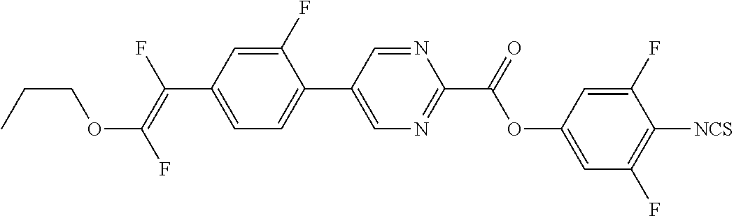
C(C1=CC=C(C2=CN=C(C(OC3=CC(F)=C([NCS])C(F)=C3)=O)N=C2)C(F)=C1)(=C(F)OCCC)F
